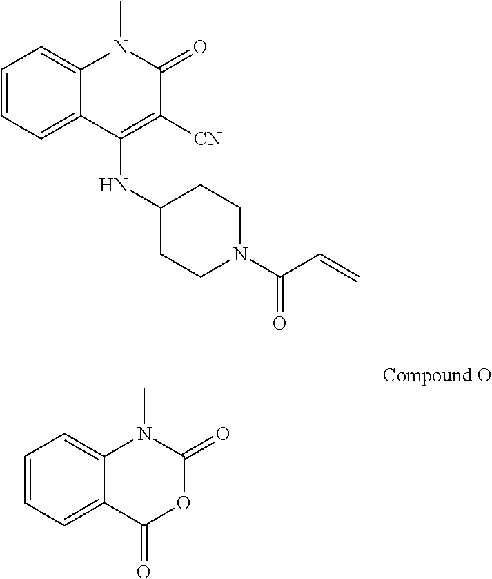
C1=CC=C2C(=C1)N(C)C(=O)C([CN])=C2NC1CCN(C(C=C)=O)CC1.C1=CC=C2C(=C1)N(C)C(=O)OC2=O
